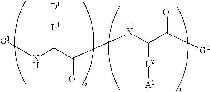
[G1]NC(C(NC(C([G2])=O)[L2][A1])=O)[L1][D1]
